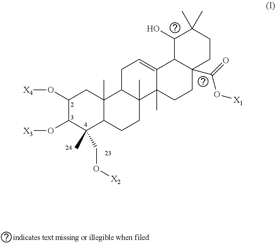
C12=CCC3C(C)(C1(C)CCC1(C(=O)O[X1])C2C(O)C(C)(C)CC1)CCC1C3(C)CC(O[X4])C(O[X3])C1(C)CO[X2]
